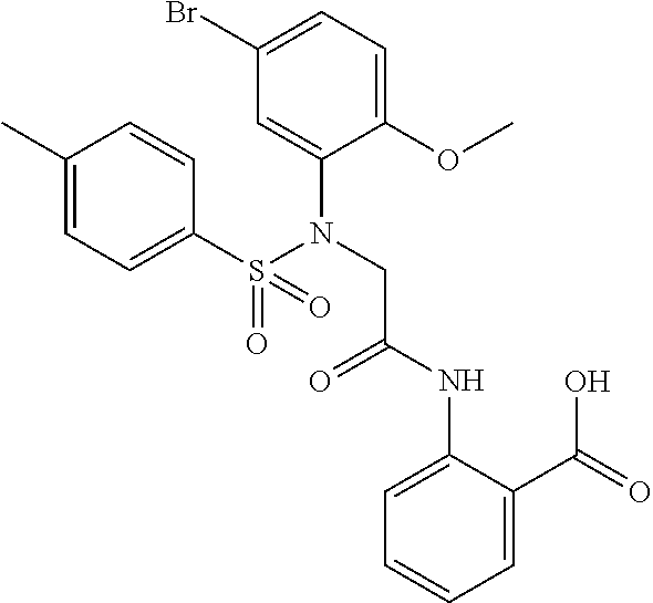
C1(C)=CC=C(S(N(CC(NC2=CC=CC=C2C(=O)O)=O)C2=CC(Br)=CC=C2OC)(=O)=O)C=C1
